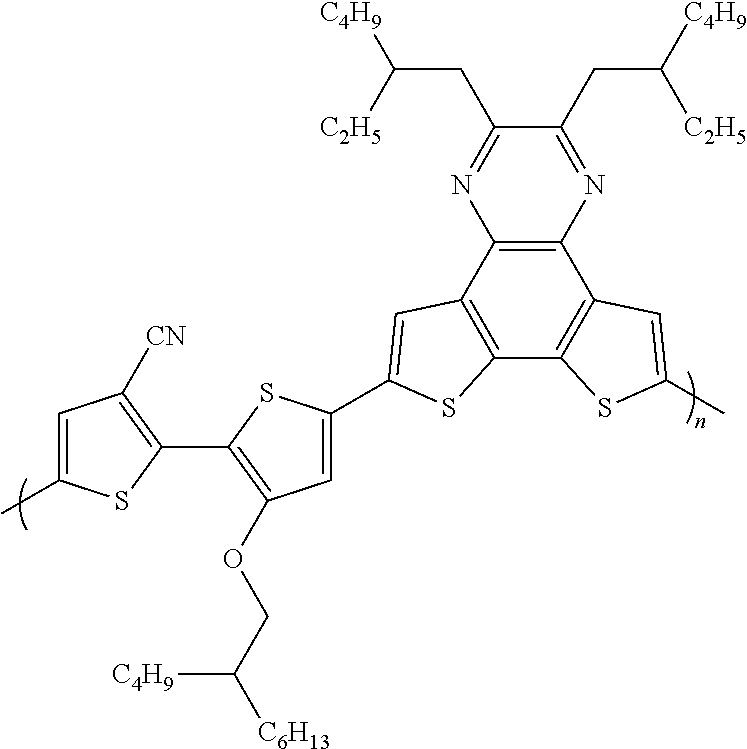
C1=C(C)SC(C2=C(OCC([C6H13])[C4H9])C=C(C3=CC4=C(C5=C(C6=C4N=C(CC([C2H5])[C4H9])C(CC([C2H5])[C4H9])=N6)C=C(C)S5)S3)S2)=C1[CN]
